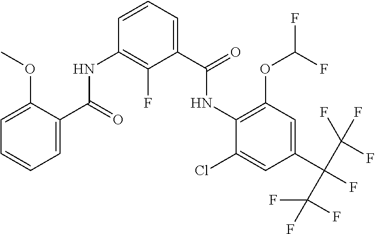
C1=C(OC)C(C(=O)NC2=C(F)C(C(=O)NC3=C(OC(F)F)C=C(C(C(F)(F)F)(C(F)(F)F)F)C=C3Cl)=CC=C2)=CC=C1
